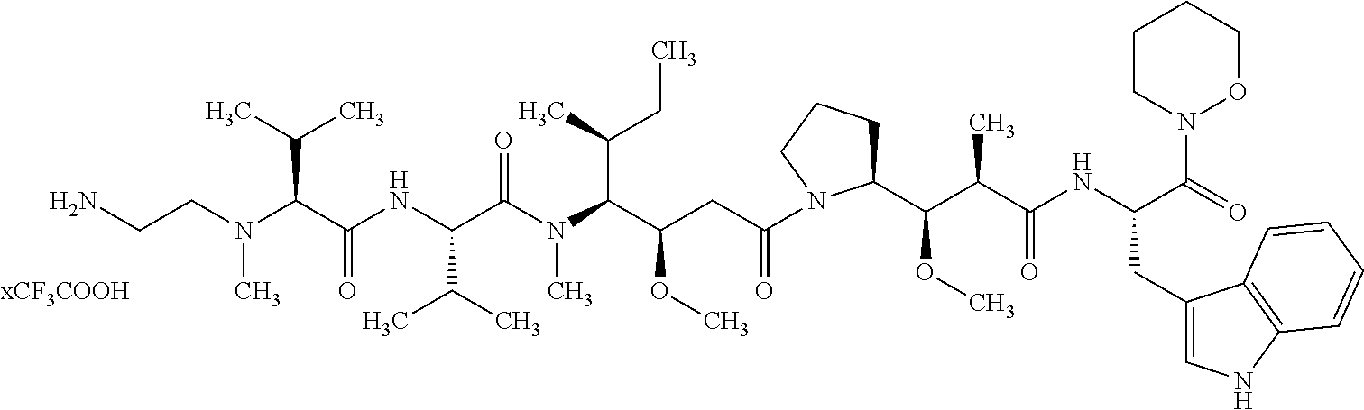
NCCN(C(C(NC(C(N(C(C(CC(N1C(C(C(C(NC(C(=O)N2OCCCC2)CC2=CNC3=C2C=CC=C3)=O)C)OC)CCC1)=O)OC)C(C)CC)C)=O)C(C)C)=O)C(C)C)C
